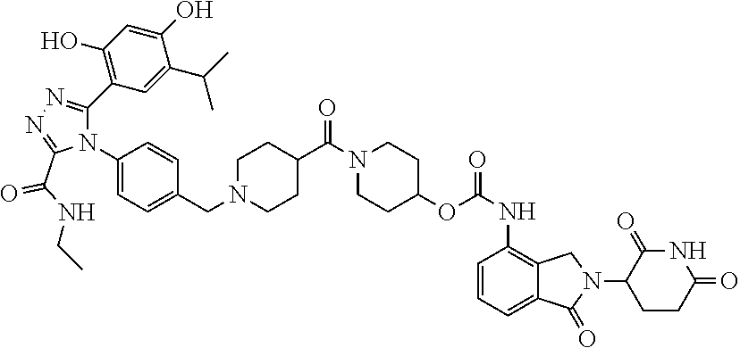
C1(N2C(C3=C(O)C=C(O)C(C(C)C)=C3)=NN=C2C(NCC)=O)=CC=C(CN2CCC(C(N3CCC(OC(NC4=C5C(=CC=C4)C(=O)N(C4CCC(=O)NC4=O)C5)=O)CC3)=O)CC2)C=C1
